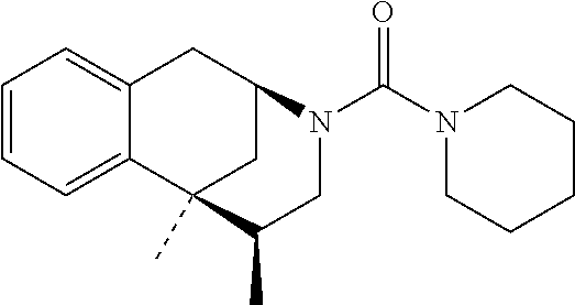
C12=CC=CC=C1CC1CC2(C)C(C)CN1C(N1CCCCC1)=O
